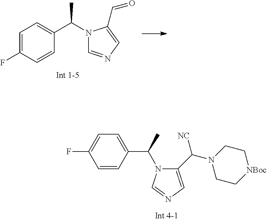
CC(N1C=NC=C1C=O)C1=CC=C(F)C=C1.C1=CC(C(C)N2C(C(N3CC[NBoc]CC3)[NC])=CN=C2)=CC=C1F
